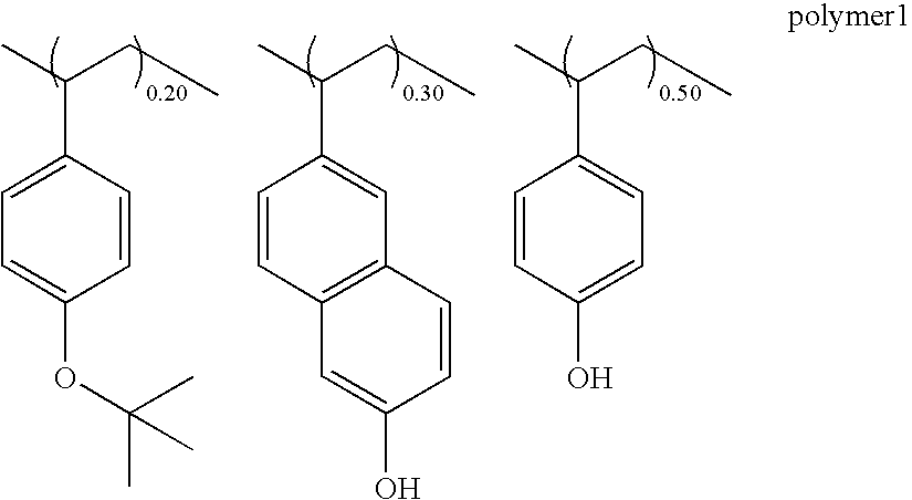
C1=CC(C(C)CC)=CC=C1OC(C)(C)C.C12=C(C=CC(C(C)CC)=C1)C=C(O)C=C2.C1=C(O)C=CC(C(C)CC)=C1
